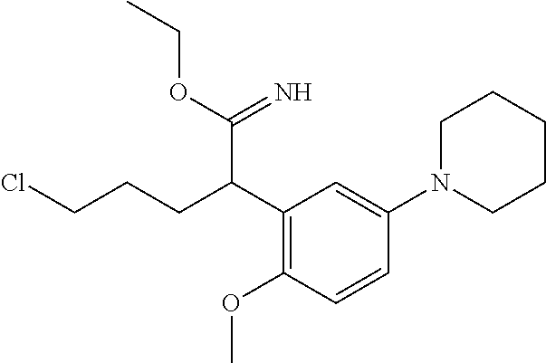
C1(C(CCCCl)C(=N)OCC)=C(OC)C=CC(N2CCCCC2)=C1
